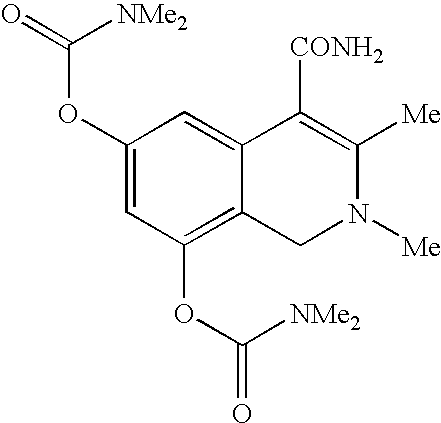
C1(OC(=O)[NMe2])=CC(OC(=O)[NMe2])=C2C(=C1)C([CONH2])=C([Me])N([Me])C2
